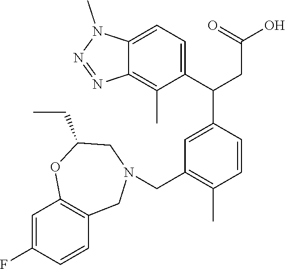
C1=C(F)C=CC2=C1OC(CC)CN(CC1=C(C)C=CC(C(CC(=O)O)C3=CC=C4C(=C3C)N=NN4C)=C1)C2
